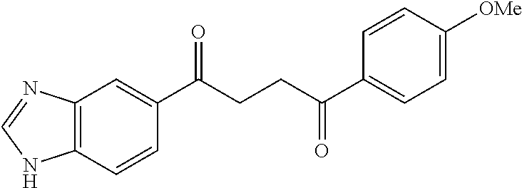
C12=C(C=CC(C(CCC(C3=CC=C([OMe])C=C3)=O)=O)=C1)NC=N2
